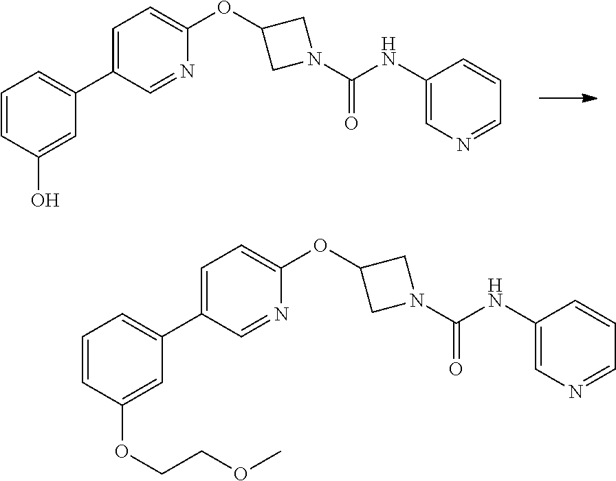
C1=CC(O)=CC(C2=CC=C(OC3CN(C(NC4=CN=CC=C4)=O)C3)N=C2)=C1.C1=CC(OCCOC)=CC(C2=CC=C(OC3CN(C(NC4=CN=CC=C4)=O)C3)N=C2)=C1
